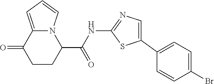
C1CC(C(NC2=NC=C(C3=CC=C(Br)C=C3)S2)=O)N2C(=CC=C2)C1=O
